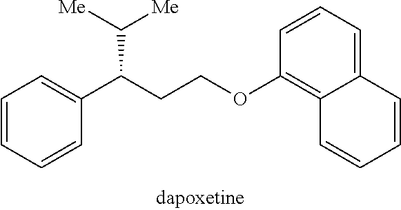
C1=CC=CC(C(CCOC2=C3C(=CC=C2)C=CC=C3)C([Me])[Me])=C1
